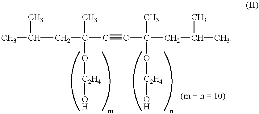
CC(C)CC(C#CC(C)(O[C2H4]O)CC(C)C)(O[C2H4]O)C
